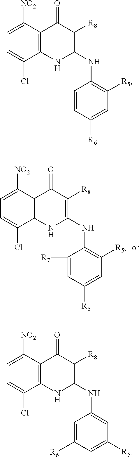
C1=C([NO2])C2=C(C(Cl)=C1)NC(NC1=C([R5])C=C([R6])C=C1)=C([R8])C2=O.C1=C([NO2])C2=C(C(Cl)=C1)NC(NC1=CC([R5])=CC([R6])=C1)=C([R8])C2=O.C1=C([NO2])C2=C(C(Cl)=C1)NC(NC1=C([R5])C=C([R6])C=C1[R7])=C([R8])C2=O
